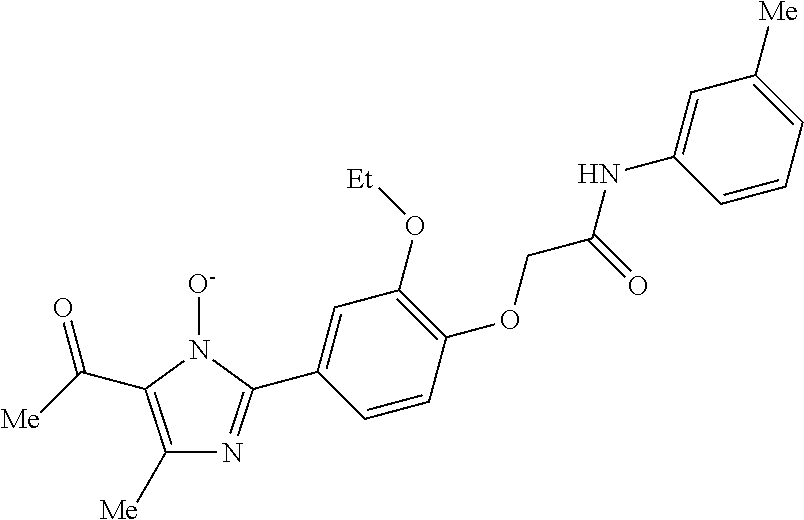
C1([Me])=C(C(=O)[Me])N([O-])C(C2=CC(O[Et])=C(OCC(NC3=CC([Me])=CC=C3)=O)C=C2)=N1
